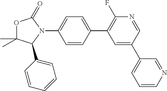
C1(C2=C(F)N=CC(C3=CC=CN=C3)=C2)=CC=C(N2C(=O)OC(C)(C)C2C2=CC=CC=C2)C=C1
